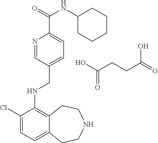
N1=CC(CNC2=C3C(=CC=C2Cl)CCNCC3)=CC=C1C(NC1CCCCC1)=O.C(CCC(O)=O)(=O)O
